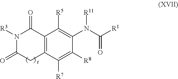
C12=C(C([R7])=C([R8])C(N(C(=O)[R1])[R11])=C1[R5])CC(=O)N([R3])C2=O.[t]
